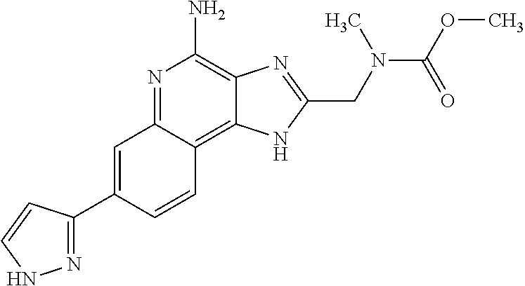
C1=C(C2=NNC=C2)C=CC2=C3C(=C(N)N=C12)N=C(CN(C)C(OC)=O)N3
